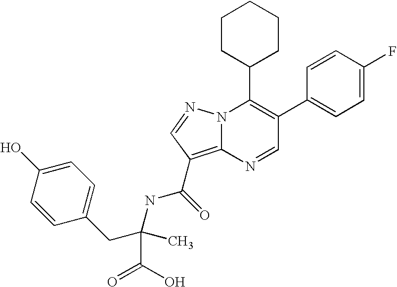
C1(C2=CC=C(F)C=C2)=C(C2CCCCC2)N2C(=C(C(NC(C)(CC3=CC=C(O)C=C3)C(=O)O)=O)C=N2)N=C1
